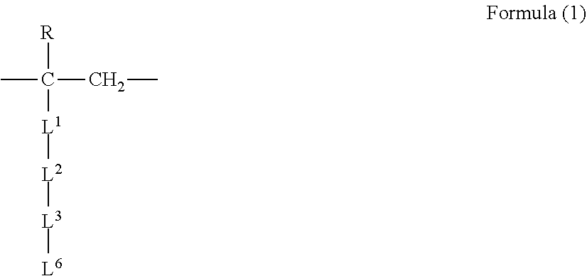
CC([R])(CC)[L1][L2][L3][L6]
